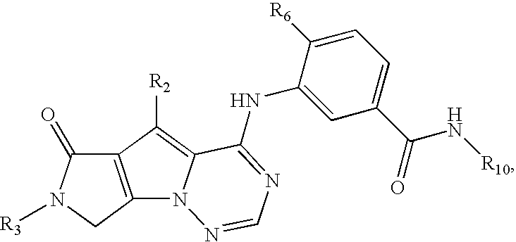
C12=C(CN([R3])C1=O)N1C(=C2[R2])C(NC2=CC(C(N[R10])=O)=CC=C2[R6])=NC=N1
